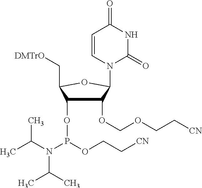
C1(=O)C=CN(C2C(OCOCC[CN])C(OP(N(C(C)C)C(C)C)OCC[CN])C(C[DMTrO])O2)C(=O)N1
